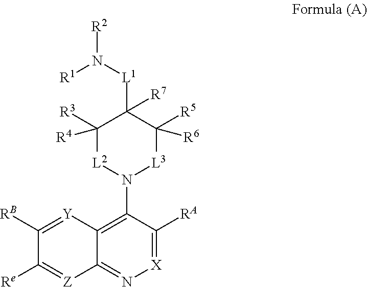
C1([RB])=[Y]C2=C(N3[L3]C([R5])([R6])C([L1]N([R1])[R2])([R7])C([R3])([R4])[L2]3)C([RA])=[X]N=C2[Z]=C1[Re]
